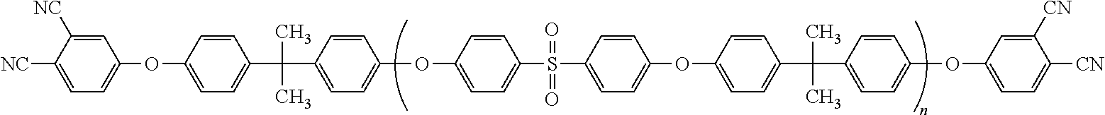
C1([NC])=CC(OC2=CC=C(C(C)(C)C3=CC=C(OC4=CC=C(S(C5=CC=C(OC6=CC=C(C(C)(C)C7=CC=C(OC8=CC=C([CN])C([CN])=C8)C=C7)C=C6)C=C5)(=O)=O)C=C4)C=C3)C=C2)=CC=C1[NC]
